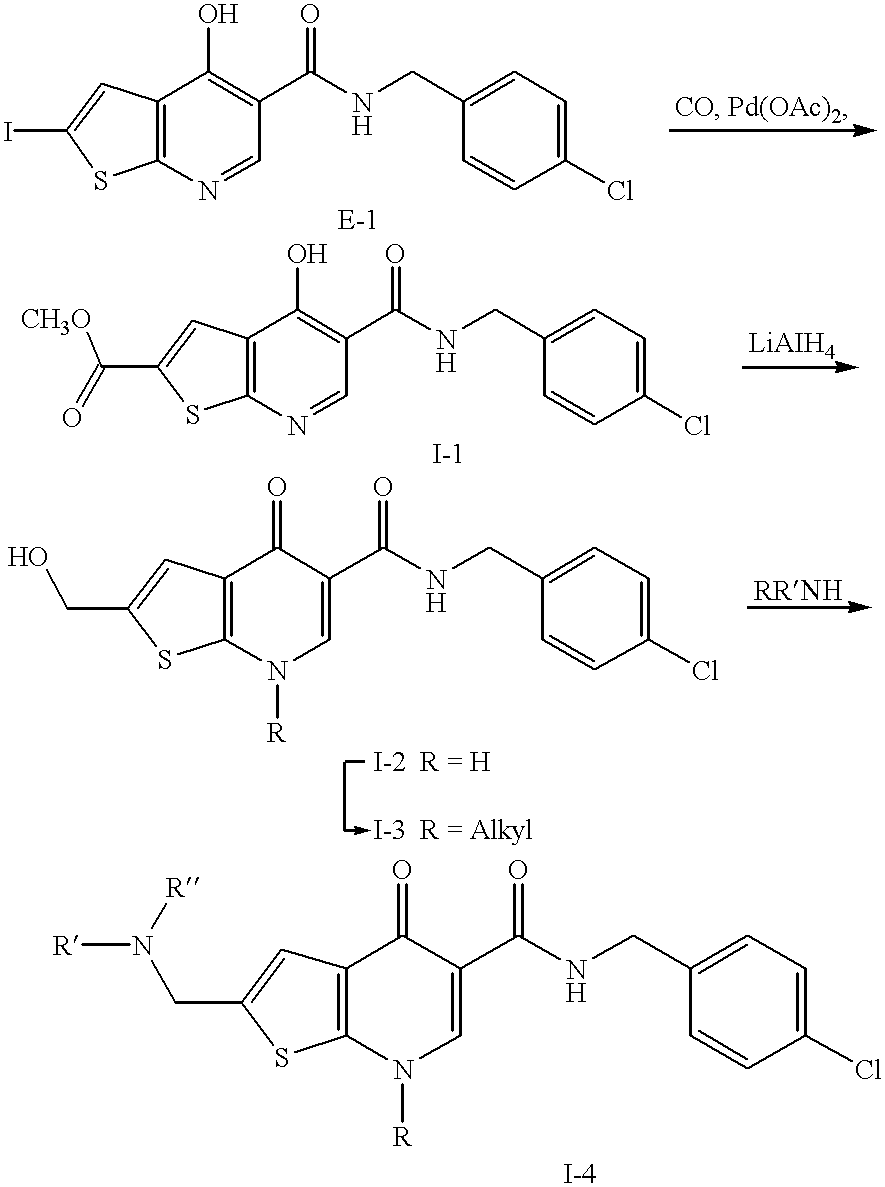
C12=C(N=CC(C(NCC3=CC=C(Cl)C=C3)=O)=C1O)SC(I)=C2.C12=C(N=CC(C(NCC3=CC=C(Cl)C=C3)=O)=C1O)SC(C([CH3O])=O)=C2.C12=C(N([R])C=C(C(NCC3=CC=C(Cl)C=C3)=O)C1=O)SC(CO)=C2.C12=C(N([R])C=C(C(NCC3=CC=C(Cl)C=C3)=O)C1=O)SC(CN([R])[R])=C2
